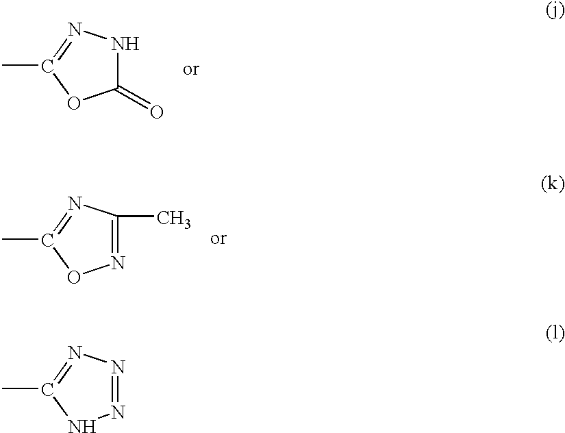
C1(=O)NN=C(C)O1.N1=C(C)N=C(C)O1.N1=NN=C(C)N1
